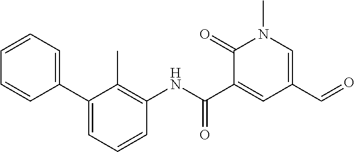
C1(=O)C(C(NC2=C(C)C(C3=CC=CC=C3)=CC=C2)=O)=CC(C=O)=CN1C
